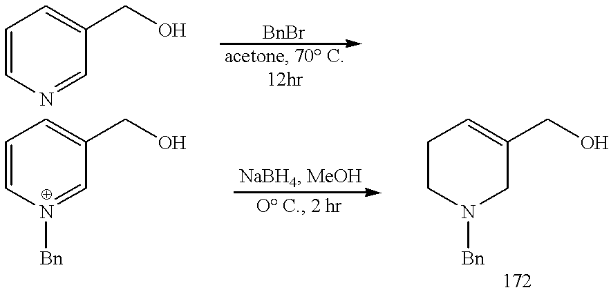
C1=CN=CC(CO)=C1.C1=CN([Bn])=CC(CO)=C1.C1CN([Bn])CC(CO)=C1
